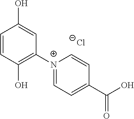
C1=CC(O)=C([N+]2=CC=C(C(=O)O)C=C2)C=C1O.[Cl-]
